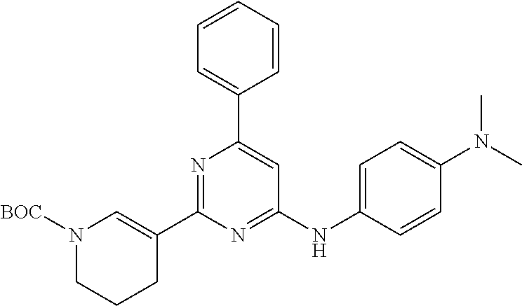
C1=CC=CC(C2=CC(NC3=CC=C(N(C)C)C=C3)=NC(C3=CN([BOC])CCC3)=N2)=C1
